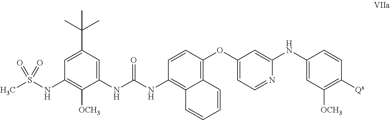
C1(NC(NC2=C3C(=C(OC4=CC=NC(NC5=CC([OCH3])=C([Qx])C=C5)=C4)C=C2)C=CC=C3)=O)=CC(C(C)(C)C)=CC(NS(C)(=O)=O)=C1[OCH3]
